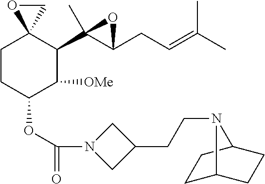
C1CC(OC(=O)N2CC(CCN3C4CCC3CC4)C2)C([OMe])C(C2(C)C(CC=C(C)C)O2)C12CO2
